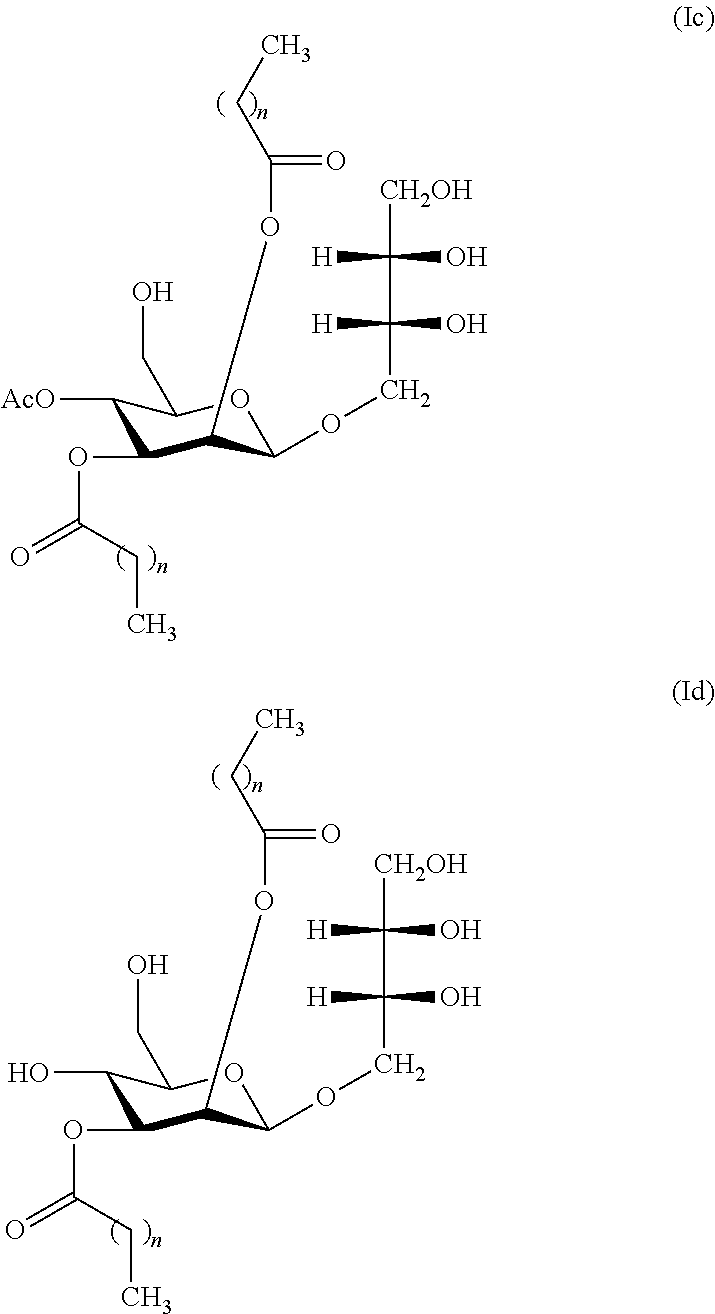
C1([AcO])C(OC(=O)CC)C(OC(=O)CC)C(OCC(O)([H])C(O)([H])[CH2OH])OC1CO.C1(O)C(OC(=O)CC)C(OC(=O)CC)C(OCC(O)([H])C(O)([H])[CH2OH])OC1CO
